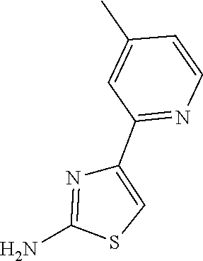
NC1=NC(C2=NC=CC(C)=C2)=CS1
